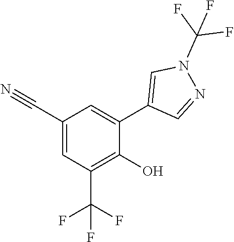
C1=C(C#N)C=C(C2=CN(C(F)(F)F)N=C2)C(O)=C1C(F)(F)F
